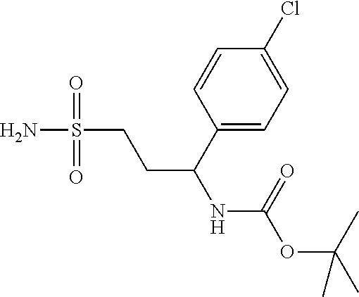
C1(C(NC(OC(C)(C)C)=O)CCS(N)(=O)=O)=CC=C(Cl)C=C1
